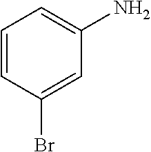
C1=CC(Br)=CC(N)=C1
